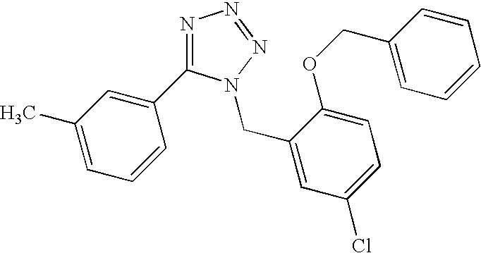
N1=C(C2=CC(C)=CC=C2)N(CC2=CC(Cl)=CC=C2OCC2=CC=CC=C2)N=N1
